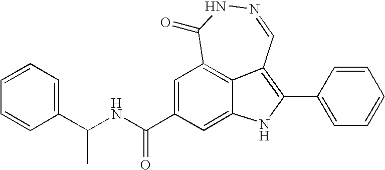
N1=CC2=C(C3=CC=CC=C3)NC3=CC(C(NC(C4=CC=CC=C4)C)=O)=CC(=C23)C(=O)N1
